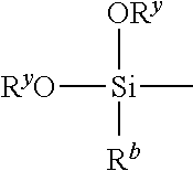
[RyO][Si]([ORy])([Rb])C
